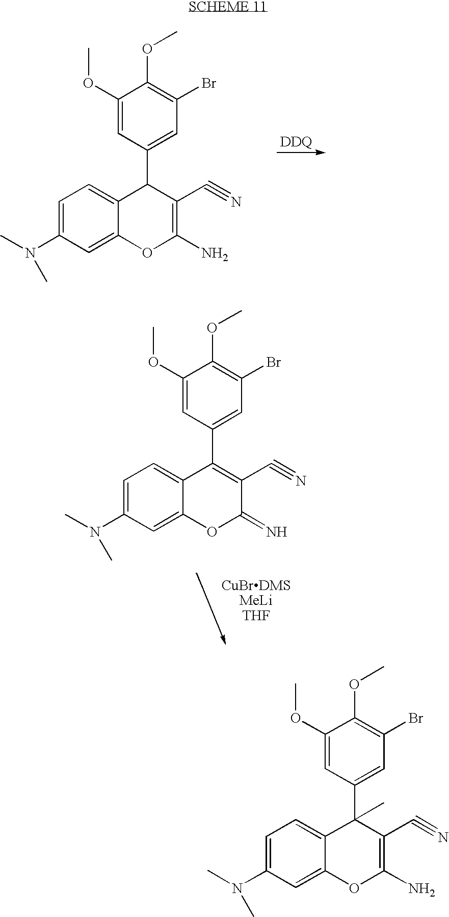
C1=C(N(C)C)C=C2C(=C1)C(C1=CC(Br)=C(OC)C(OC)=C1)(C)C(C#N)=C(N)O2.C1=C(N(C)C)C=C2C(=C1)C(C1=CC(Br)=C(OC)C(OC)=C1)C(C#N)=C(N)O2.C1=C(N(C)C)C=C2C(=C1)C(C1=CC(Br)=C(OC)C(OC)=C1)=C(C#N)C(=N)O2
